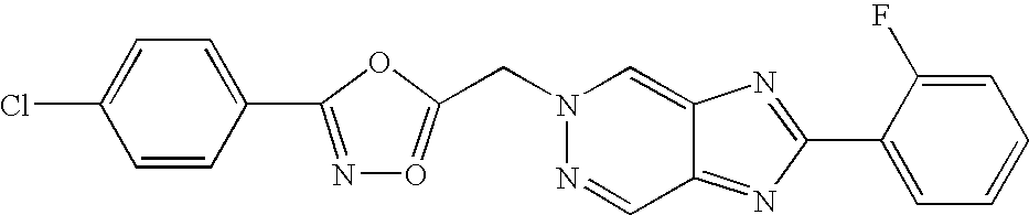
N1=C(C2=CC=C(Cl)C=C2)OC(CN2N=CC3=NC(C4=CC=CC=C4F)=NC3=C2)=O1
